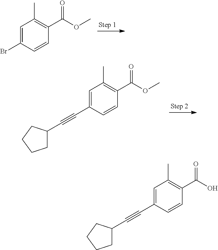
C1=C(Br)C=CC(C(OC)=O)=C1C.C1=C(C#CC2CCCC2)C=CC(C(OC)=O)=C1C.C1=C(C#CC2CCCC2)C=CC(C(O)=O)=C1C
